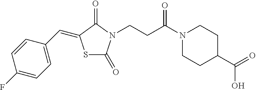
C1(=O)SC(=CC2=CC=C(F)C=C2)C(=O)N1CCC(N1CCC(C(=O)O)CC1)=O
